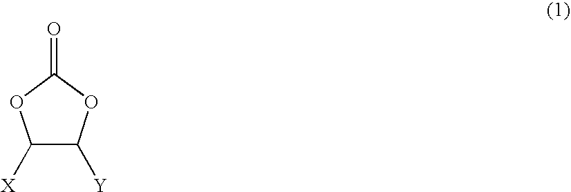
C1([X])C([Y])OC(=O)O1
